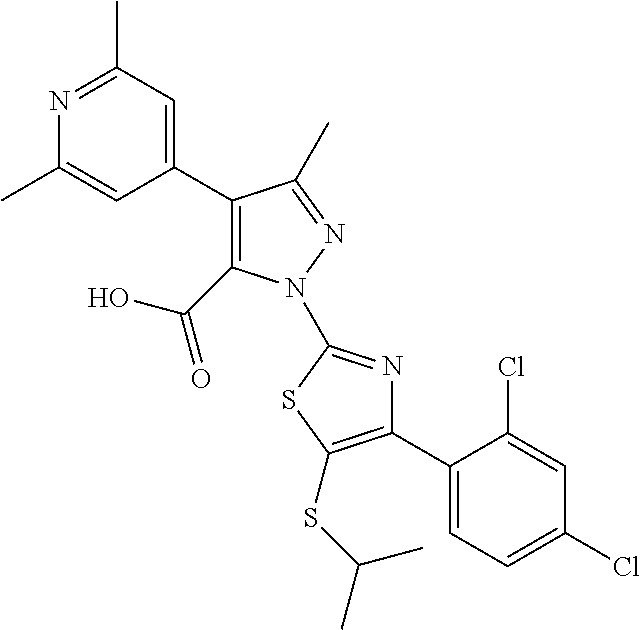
C1(C2=CC(C)=NC(C)=C2)=C(C(=O)O)N(C2=NC(C3=CC=C(Cl)C=C3Cl)=C(SC(C)C)S2)N=C1C
